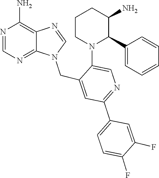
N1(CC2=CC(C3=CC=C(F)C(F)=C3)=NC=C2N2C(C3=CC=CC=C3)C(N)CCC2)C=NC2=C(N)N=CN=C12
